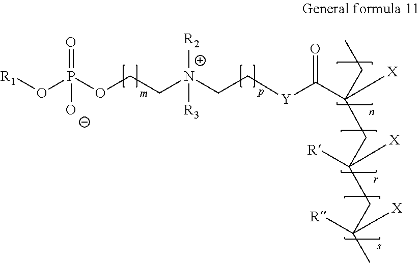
O(P(OCC[N+](CC[Y]C(C([X])(CC)CC(CC(C)([R])[X])([R])[X])=O)([R2])[R3])(=O)[O-])[R1]
